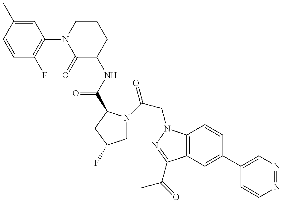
C1=CC(C)=CC(N2C(=O)C(NC(=O)C3N(C(CN4C5=C(C(C(=O)C)=N4)C=C(C4=CN=NC=C4)C=C5)=O)CC(F)C3)CCC2)=C1F
